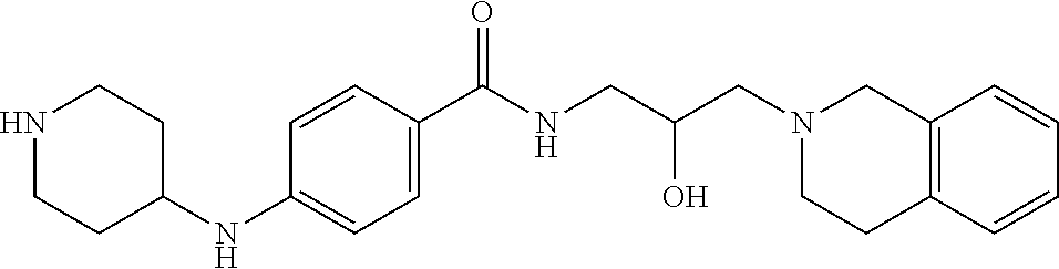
C1=CC(C(NCC(CN2CCC3=C(C2)C=CC=C3)O)=O)=CC=C1NC1CCNCC1
